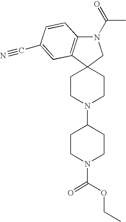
C1CN(C2CCN(C(OCC)=O)CC2)CCC12CN(C(C)=O)C1=C2C=C(C#N)C=C1
